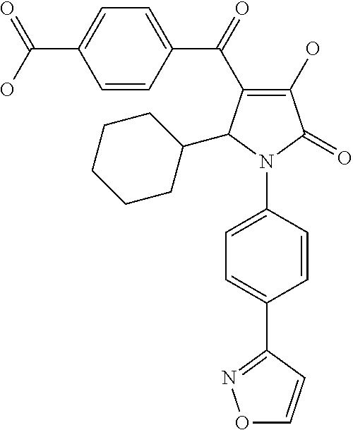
C1(O)=C(C(C2=CC=C(C(=O)O)C=C2)=O)C(C2CCCCC2)N(C2=CC=C(C3=NOC=C3)C=C2)C1=O
